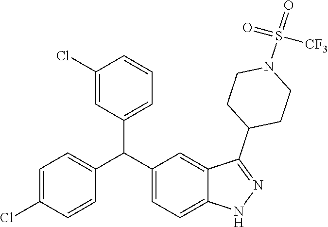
C1=C(Cl)C=CC(C(C2=CC=C3C(=C2)C(C2CCN(S(=O)(=O)[CF3])CC2)=NN3)C2=CC=CC(Cl)=C2)=C1
